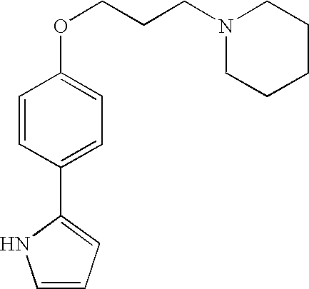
O(CCCN1CCCCC1)C1=CC=C(C2=CC=CN2)C=C1
